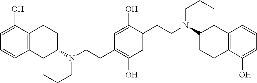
C12=C(CC(N(CCC3=C(O)C=C(CCN(C4CCC5=C(C4)C=CC=C5O)CCC)C(O)=C3)CCC)CC1)C=CC=C2O
